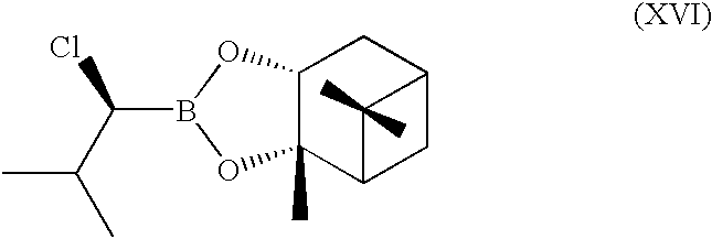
C12C(C)(C3CC(C1)C3(C)C)OB(C(Cl)C(C)C)O2
